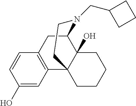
C1=CC(O)=CC2=C1CC1C3(O)C2(CCCC3)CCN1CC1CCC1
